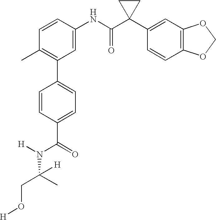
C1(NC(C2(C3=CC4=C(C=C3)OCO4)CC2)=O)=CC(C2=CC=C(C(=O)N(C(C)(CO[H])[H])[H])C=C2)=C(C)C=C1
